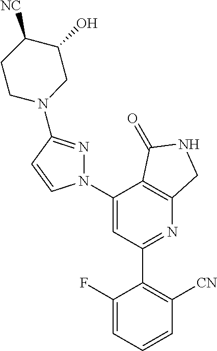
C1(C2=C([CN])C=CC=C2F)=NC2=C(C(N3N=C(N4CC(O)C([NC])CC4)C=C3)=C1)C(=O)NC2
